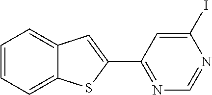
C1=CC=C2C(=C1)C=C(C1=NC=NC(I)=C1)S2
